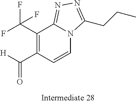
C1(C(F)(F)F)=C(C(=O)[H])C=CN2C1=NN=C2CCC
